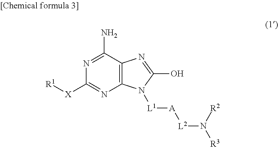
N1=C(N)C2=C(N=C1[X][R1])N([L1][A][L2]N([R3])[R2])C(O)=N2
